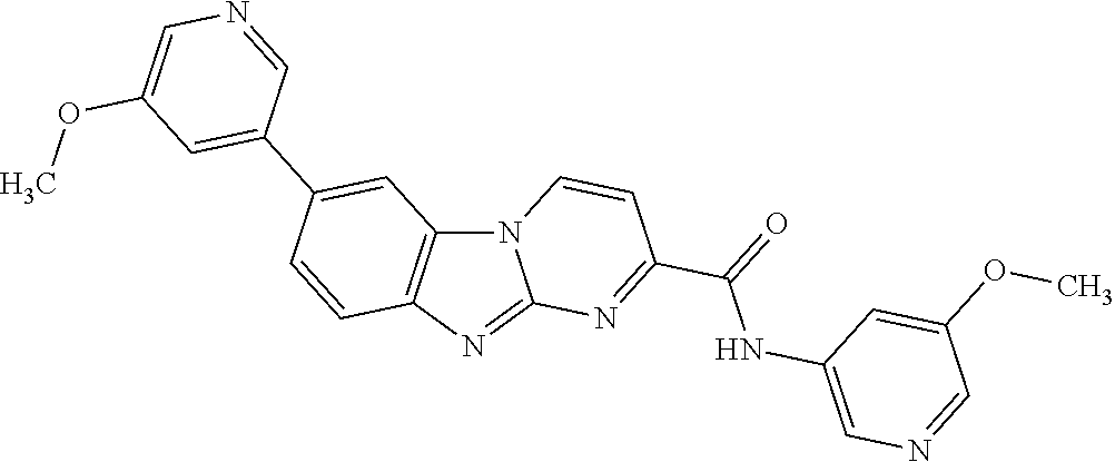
N12C3=C(N=C1N=C(C(=O)NC1=CN=CC(OC)=C1)C=C2)C=CC(C1=CC(OC)=CN=C1)=C3
